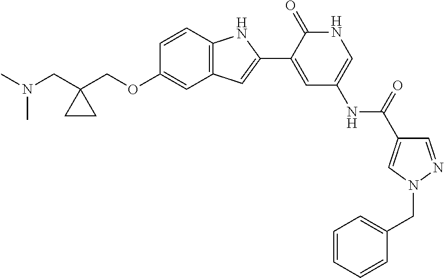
C(OC1=CC2=C(C=C1)NC(C1=CC(NC(C3=CN(CC4=CC=CC=C4)N=C3)=O)=CNC1=O)=C2)C1(CN(C)C)CC1
